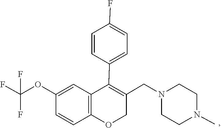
N1(CC2=C(C3=CC=C(F)C=C3)C3=C(C=CC(OC(F)(F)F)=C3)OC2)CCN(C)CC1
